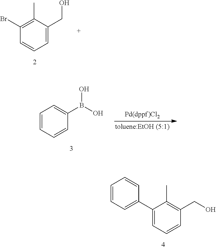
C1(C2=CC=CC=C2)=CC=CC(CO)=C1C.C1(Br)=C(C)C(CO)=CC=C1.C1=CC=CC(B(O)O)=C1
